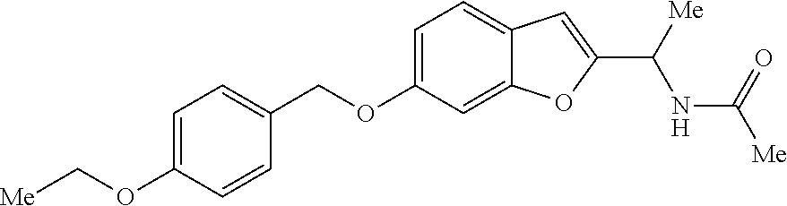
C1=C(OCC2=CC=C(OC[Me])C=C2)C=C2C(=C1)C=C(C([Me])NC([Me])=O)O2
